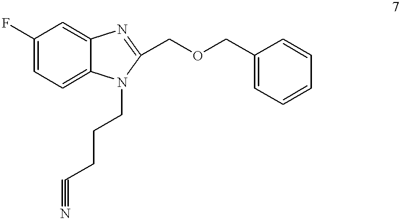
C1(F)=CC=C2C(=C1)N=C(COCC1=CC=CC=C1)N2CCCC#N
